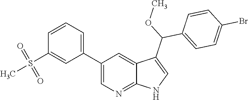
C1(C2=CC=CC(S(=O)(=O)C)=C2)=CN=C2C(=C1)C(C(C1=CC=C(Br)C=C1)OC)=CN2
